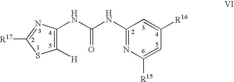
C1([H])=C(NC(NC2=NC([R15])=CC([R16])=C2)=O)N=C([R17])S1
